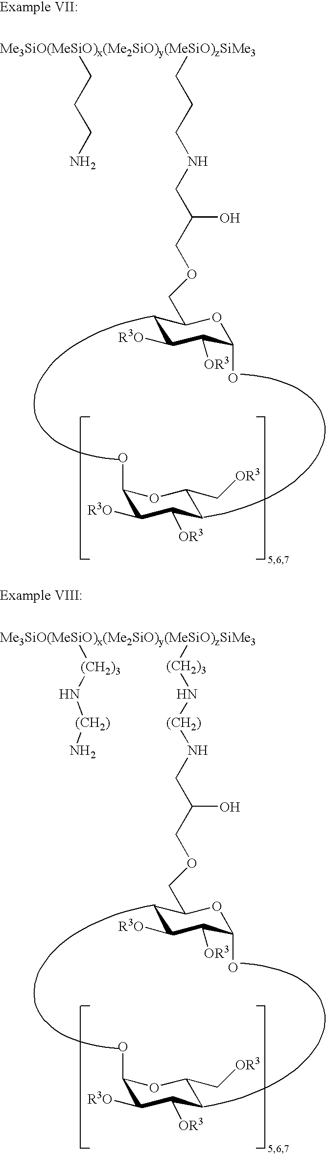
C1(O)C([R3O])C([OR3])CC(C[OR3])O1.C1C([R3O])C([OR3])C(O)OC1COCC(CNCCC[Me3SiO(MeSiO)x(Me2SiO)y(MeSiO)zSiMe3]CCCN)O.C1(O)C([R3O])C([OR3])CC(C[OR3])O1.C1C([R3O])C([OR3])C(O)OC1COCC(CN[(CH2)]N[(CH2)3][Me3SiO(MeSiO)x(Me2SiO)y(MeSiO)zSiMe3][(CH2)3]N[(CH2)]N)O
